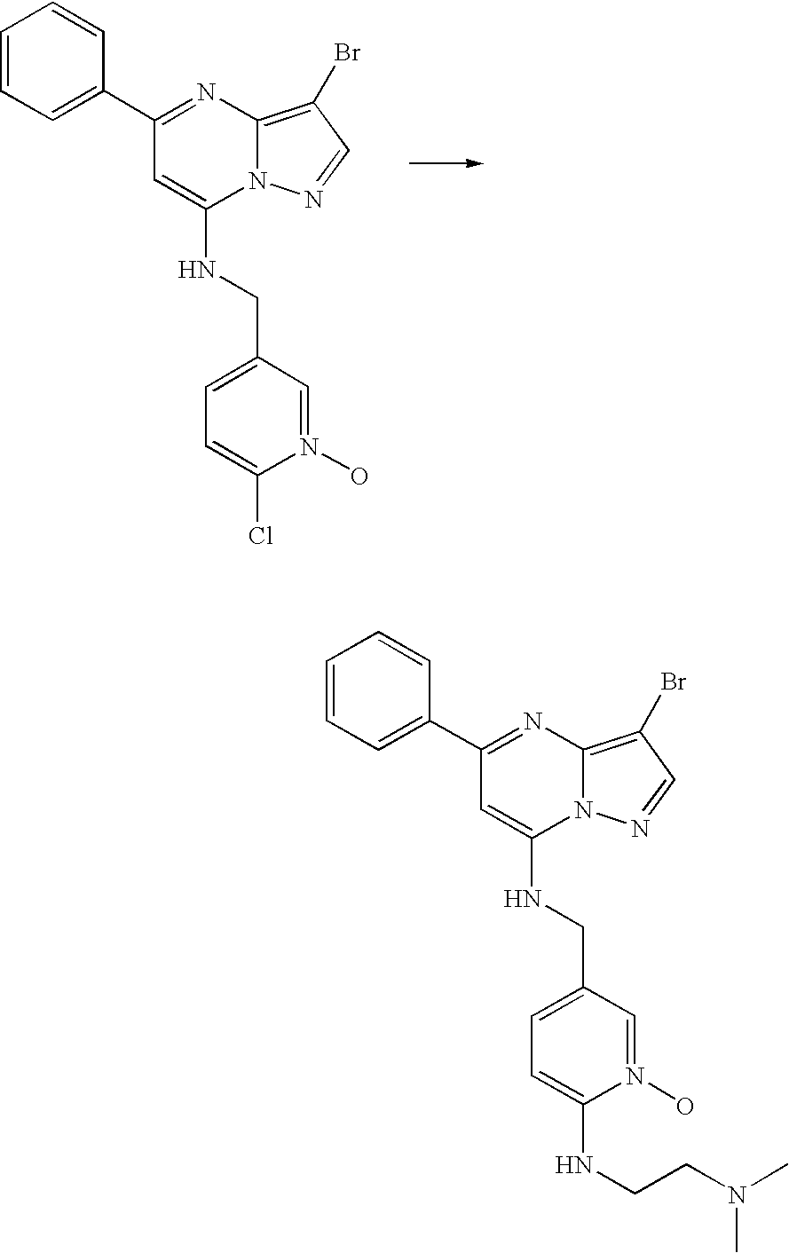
C1=CC=C(C2=NC3=C(Br)C=NN3C(NCC3=CC=C(Cl)N(O)=C3)=C2)C=C1.C1=CC=C(C2=NC3=C(Br)C=NN3C(NCC3=CC=C(NCCN(C)C)N(O)=C3)=C2)C=C1
